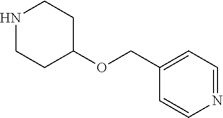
N1CCC(OCC2=CC=NC=C2)CC1
